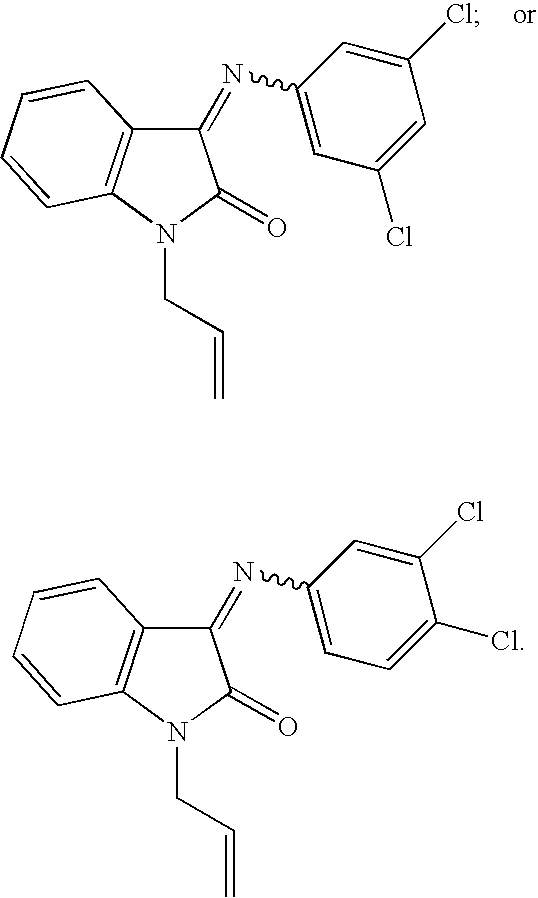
C(N1C(=O)C(=NC2=CC(Cl)=CC(Cl)=C2)C2=C1C=CC=C2)C=C.C(N1C(=O)C(=NC2=CC=C(Cl)C(Cl)=C2)C2=C1C=CC=C2)C=C
